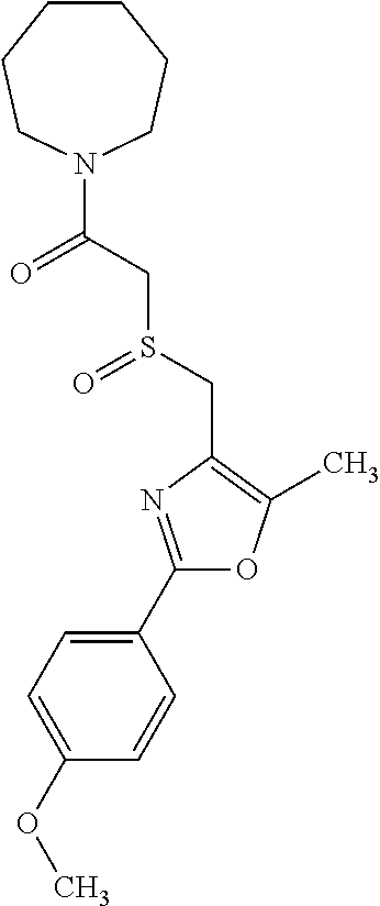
C1(C2=NC(CS(=O)CC(=O)N3CCCCCC3)=C(C)O2)=CC=C(OC)C=C1
